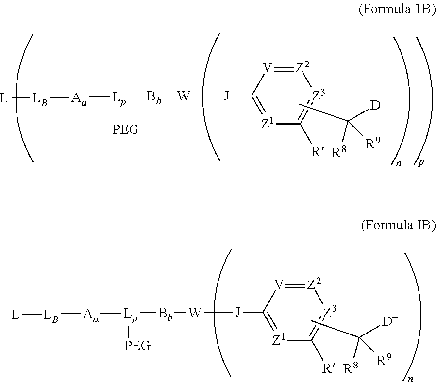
[V]1=[Z2][Z3]=C([R])[Z1]=C1[J][W][Bb][Lp]([Aa][LB][L])[PEG].CC([D])([R8])[R9].[V]1=[Z2][Z3]=C([R])[Z1]=C1[J][W][Bb][Lp]([Aa][LB][L])[PEG].CC([D])([R8])[R9]
